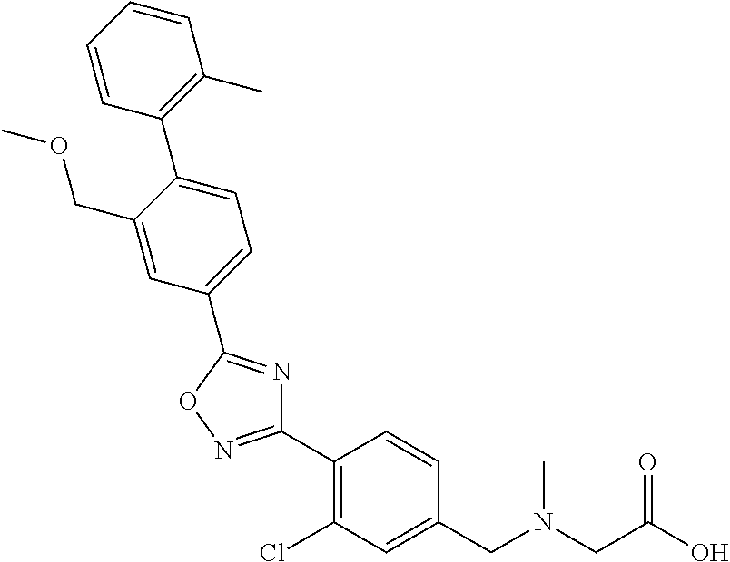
C1(C2=C(Cl)C=C(CN(CC(O)=O)C)C=C2)=NOC(C2=CC=C(C3=C(C)C=CC=C3)C(COC)=C2)=N1
